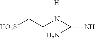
[HO3S]CCN(C(N)=N)[H]
